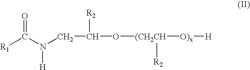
[R1]C(N(CC([R2])O[(CH2CH]([R2])[O)x][H])[H])=O
